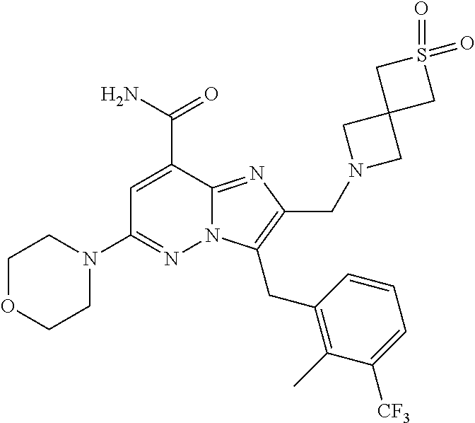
C1=C(C(N)=O)C2=NC(CN3CC4(C3)CS(=O)(=O)C4)=C(CC3=C(C)C([CF3])=CC=C3)N2N=C1N1CCOCC1
